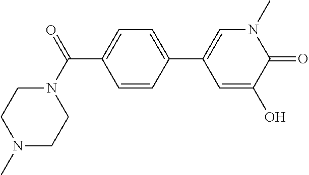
C1=CC(C(=O)N2CCN(C)CC2)=CC=C1C1=CN(C)C(=O)C(O)=C1
